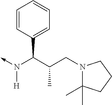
C(N(->C)[H])(C1=CC=CC=C1)C(CN1C(C)(C)CCC1)C
